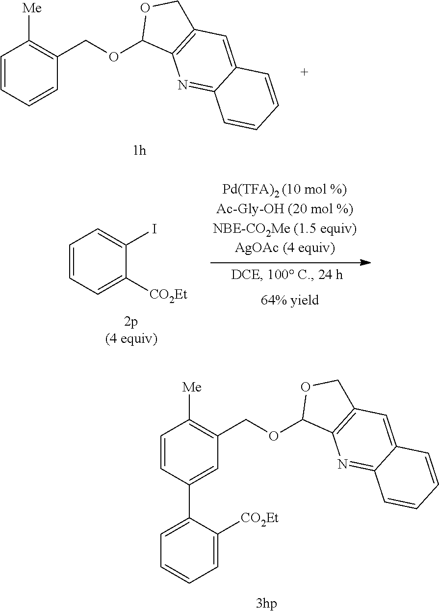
C1=CC=C([CO2Et])C(I)=C1.C1=CC(C2=CC=CC=C2[CO2Et])=CC(COC2C3=C(CO2)C=C2C(=N3)C=CC=C2)=C1[Me].C1=CC=CC(COC2C3=C(CO2)C=C2C(=N3)C=CC=C2)=C1[Me]
